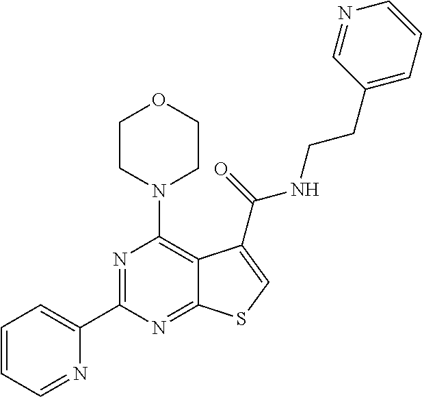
C1(C2=NC(N3CCOCC3)=C3C(=N2)SC=C3C(NCCC2=CC=CN=C2)=O)=CC=CC=N1
